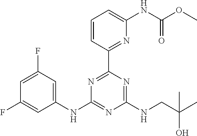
C1(NC2=NC(NCC(O)(C)C)=NC(C3=NC(NC(OC)=O)=CC=C3)=N2)=CC(F)=CC(F)=C1
